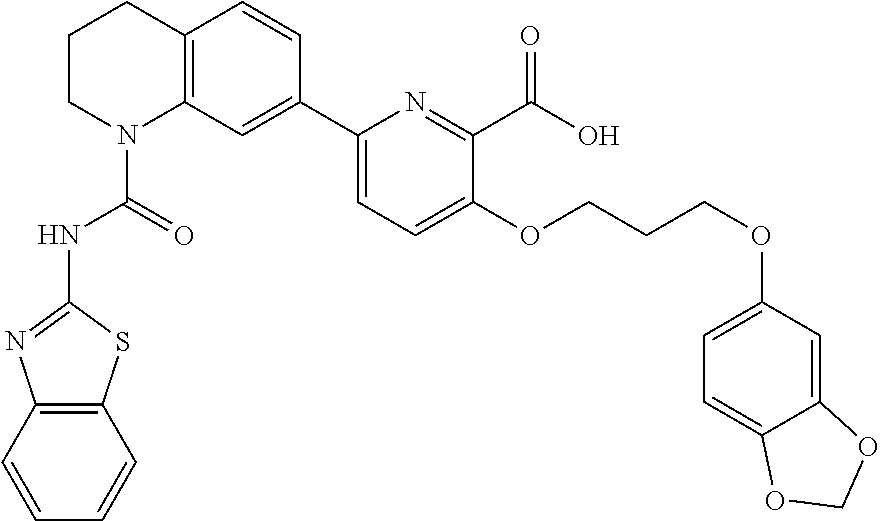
C1CN(C(=O)NC2=NC3=C(S2)C=CC=C3)C2=C(C1)C=CC(C1=CC=C(OCCCOC3=CC=C4C(=C3)OCO4)C(C(O)=O)=N1)=C2
